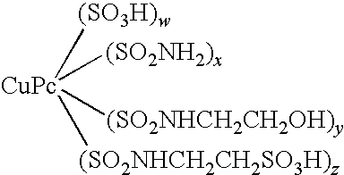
[CuPc]([(SO2NH2)x])([(SO2NHCH2CH2OH)y])([(SO2NHCH2CH2SO3H)z])[(SO3H)w]
